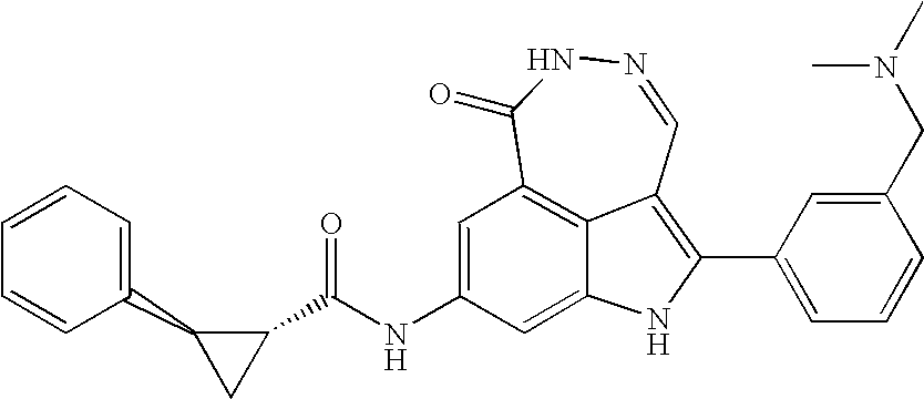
N1=CC2=C(C3=CC=CC(CN(C)C)=C3)NC3=CC(NC(=O)C4C(C5=CC=CC=C5)C4)=CC(=C23)C(=O)N1
